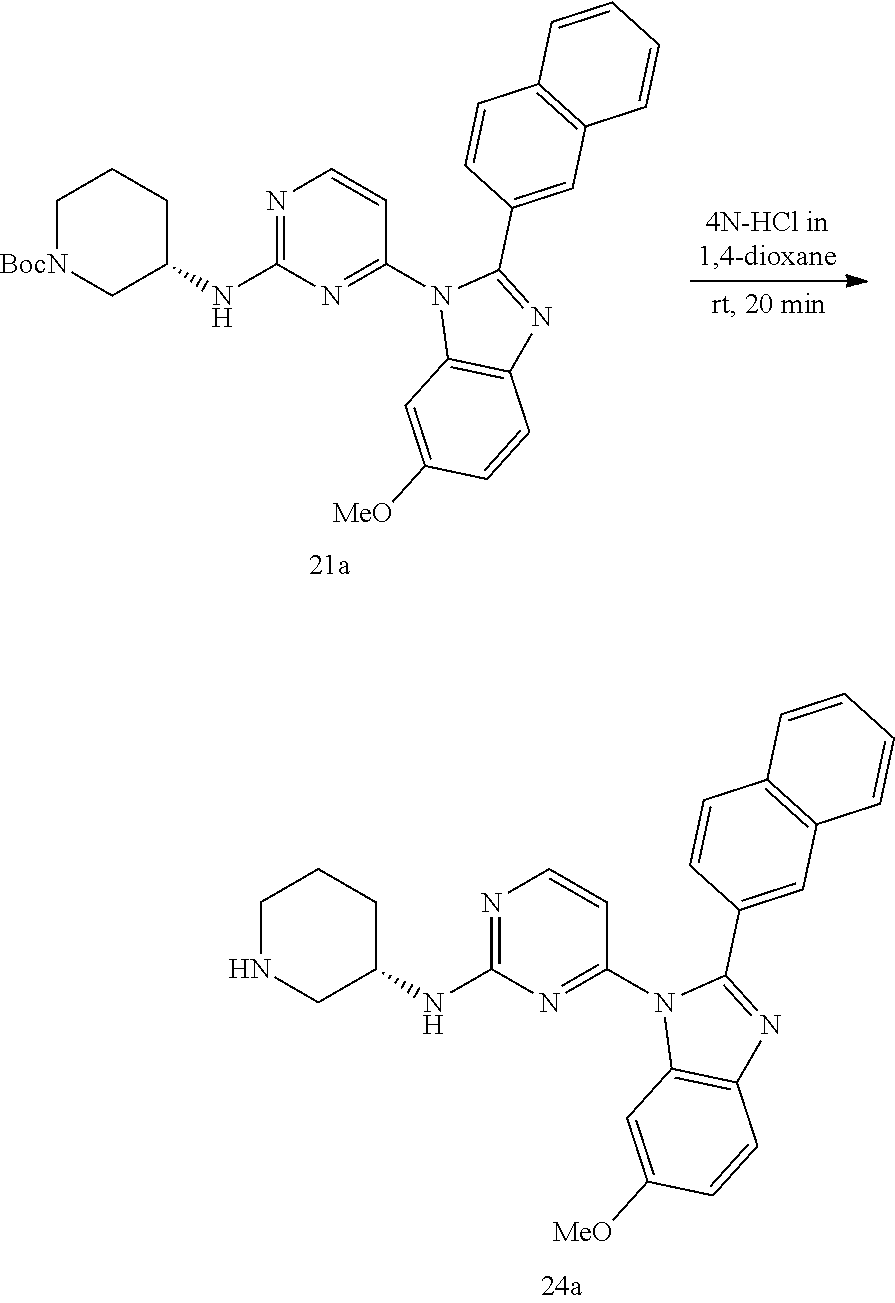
C1[BocN]CC(NC2=NC=CC(N3C4=C(N=C3C3=CC5=C(C=C3)C=CC=C5)C=CC([MeO])=C4)=N2)CC1.C1NCC(NC2=NC=CC(N3C4=C(N=C3C3=CC5=C(C=C3)C=CC=C5)C=CC([MeO])=C4)=N2)CC1
